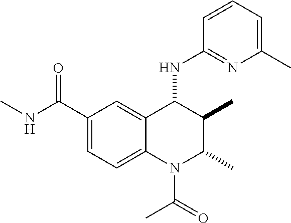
C1(C(=O)NC)=CC=C2C(=C1)C(NC1=NC(C)=CC=C1)C(C)C(C)N2C(C)=O
